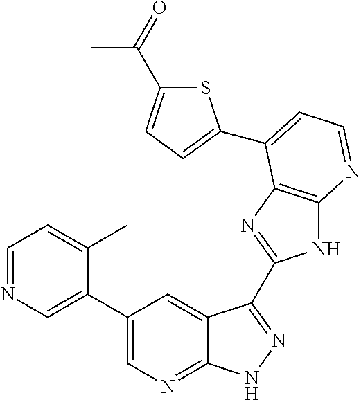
C1=NC=C(C2=CN=C3C(=C2)C(C2=NC4=C(N2)N=CC=C4C2=CC=C(C(=O)C)S2)=NN3)C(C)=C1
